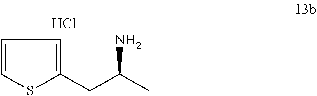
C1=CC=C(CC(C)N)S1.Cl
